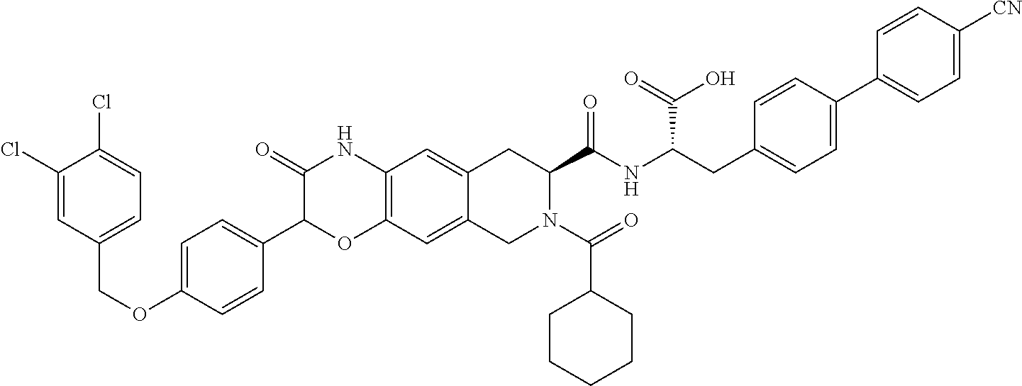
C1(Cl)=CC(COC2=CC=C(C3OC4=C(NC3=O)C=C3C(=C4)CN(C(=O)C4CCCCC4)C(C(NC(CC4=CC=C(C5=CC=C([CN])C=C5)C=C4)C(=O)O)=O)C3)C=C2)=CC=C1Cl
